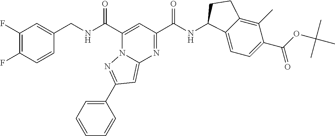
C(=O)(NC1C2=CC=C(C(OC(C)(C)C)=O)C(C)=C2CC1)C1=NC2=CC(C3=CC=CC=C3)=NN2C(C(=O)NCC2=CC(F)=C(F)C=C2)=C1
